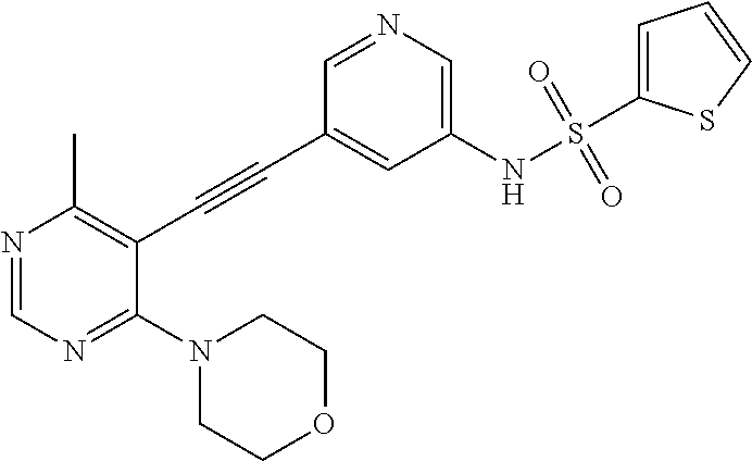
N1=CN=C(N2CCOCC2)C(C#CC2=CC(NS(C3=CC=CS3)(=O)=O)=CN=C2)=C1C
